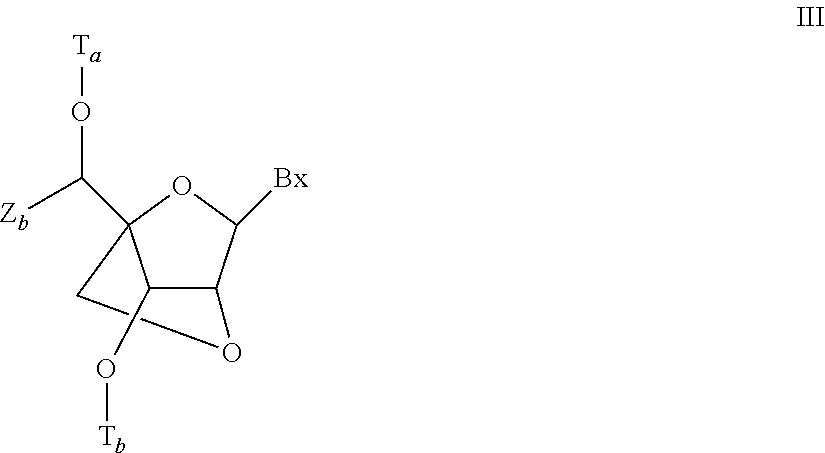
C1(O[Tb])C2C([Bx])OC1(C([Zb])O[Ta])CO2
